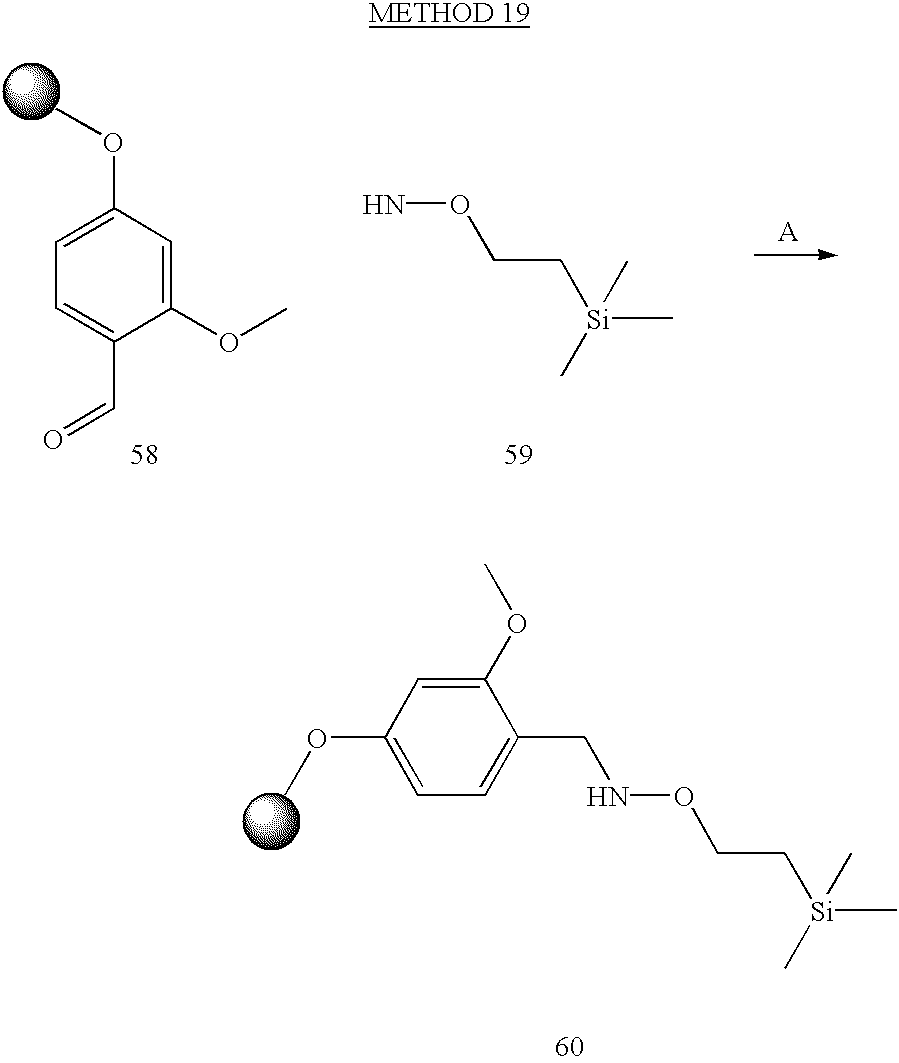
COC1=CC=C(C=O)C(OC)=C1.NOCC[Si](C)(C)C.[A].N(OCC[Si](C)(C)C)CC1=CC=C(OC)C=C1OC
